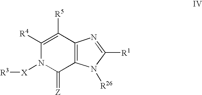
C1([R4])=C([R5])C2=C(C(=[Z])N1[X][R3])N([R26])C([R1])=N2
